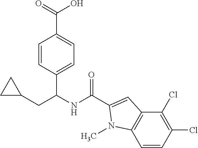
C1=CC(C(NC(=O)C2=CC3=C(C=CC(Cl)=C3Cl)N2C)CC2CC2)=CC=C1C(=O)O
